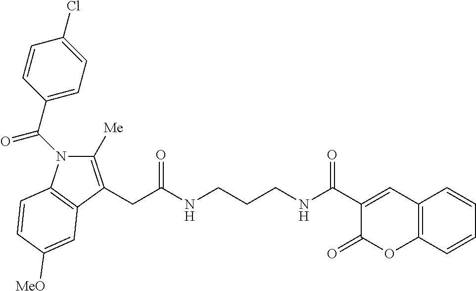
N1(C(C2=CC=C(Cl)C=C2)=O)C([Me])=C(CC(NCCCNC(C2=CC3=C(OC2=O)C=CC=C3)=O)=O)C2=C1C=CC([MeO])=C2
